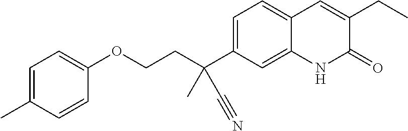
C(COC1=CC=C(C)C=C1)C(C1=CC=C2C(=C1)NC(=O)C(CC)=C2)(C)C#N
